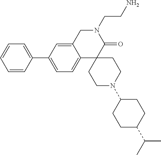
C1C2=CC(C3=CC=CC=C3)=CC=C2C2(C(=O)N1CCN)CCN(C1CCC(C(C)C)CC1)CC2
